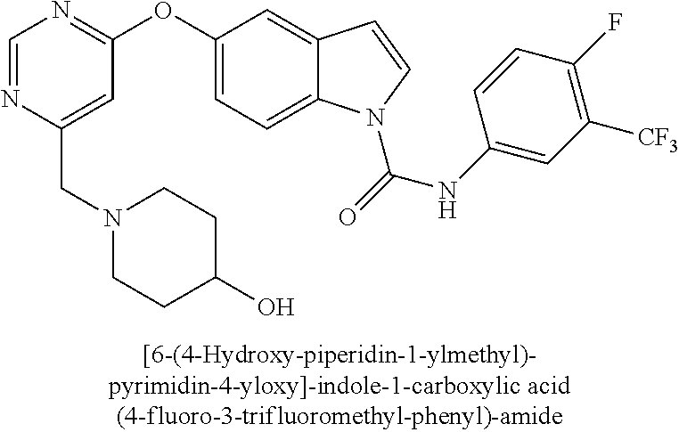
C1=NC(CN2CCC(O)CC2)=CC(OC2=CC=C3C(=C2)C=CN3C(=O)NC2=CC([CF3])=C(F)C=C2)=N1
